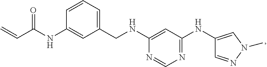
C1=C(CNC2=CC(NC3=CN(C)N=C3)=NC=N2)C=C(NC(C=C)=O)C=C1
